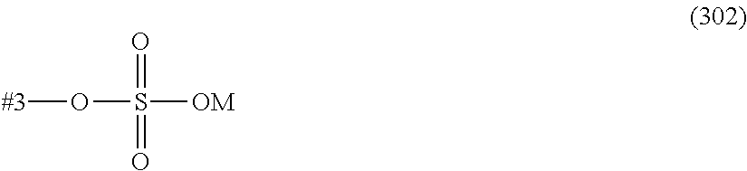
O(S([OM])(=O)=O)[#3]
